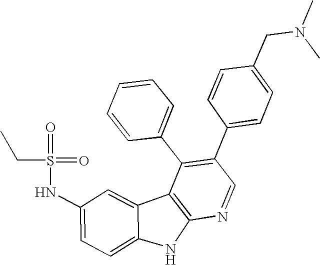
N(C1=CC=C2C(=C1)C1=C(N2)N=CC(C2=CC=C(CN(C)C)C=C2)=C1C1=CC=CC=C1)S(=O)(CC)=O
